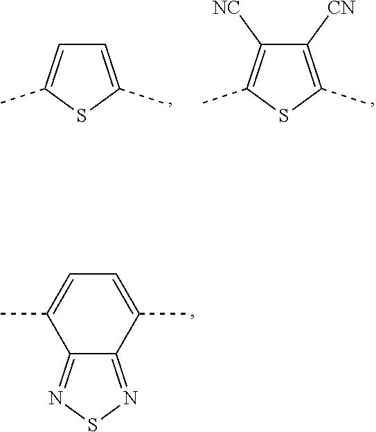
C1=C(C)SC(C)=C1.C1([CN])=C(C)SC(C)=C1[NC].C12=NSN=C1C(C)=CC=C2C
